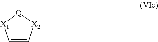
C1=C[X2][Q][X1]1
